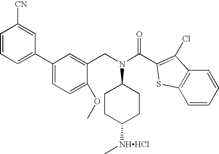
C1CC([NHHCl]C)CCC1N(CC1=CC(C2=CC=CC([CN])=C2)=CC=C1OC)C(=O)C1=C(Cl)C2=C(C=CC=C2)S1
